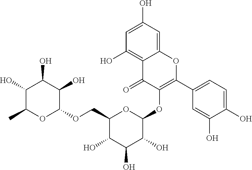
C12=CC(O)=CC(O)=C1C(=O)C(OC1OC(COC3C(O)C(O)C(O)C(C)O3)C(O)C(O)C1O)=C(C1=CC=C(O)C(O)=C1)O2
